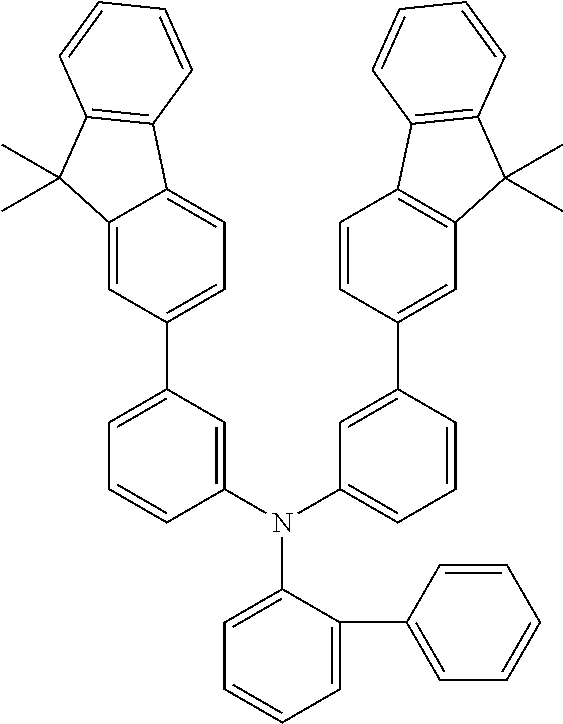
N(C1=CC=CC=C1C1=CC=CC=C1)(C1=CC(C2=CC=C3C(=C2)C(C)(C)C2=C3C=CC=C2)=CC=C1)C1=CC=CC(C2=CC3=C(C=C2)C2=C(C3(C)C)C=CC=C2)=C1
